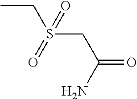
CCS(CC(=O)N)(=O)=O
